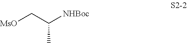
[MsO]CC([NHBoc])C
